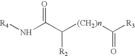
N(C(C([(CH2)n]C([R3])=O)[R2])=O)[R4]
